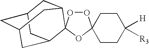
O1OC2(OC13C1CC4CC(CC3C4)C1)CCC([H])([R3])CC2
